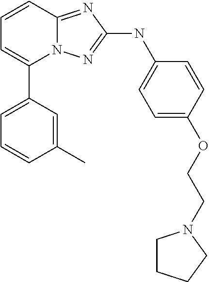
C1=CC2=NC(NC3=CC=C(OCCN4CCCC4)C=C3)=NN2C(C2=CC=CC(C)=C2)=C1
